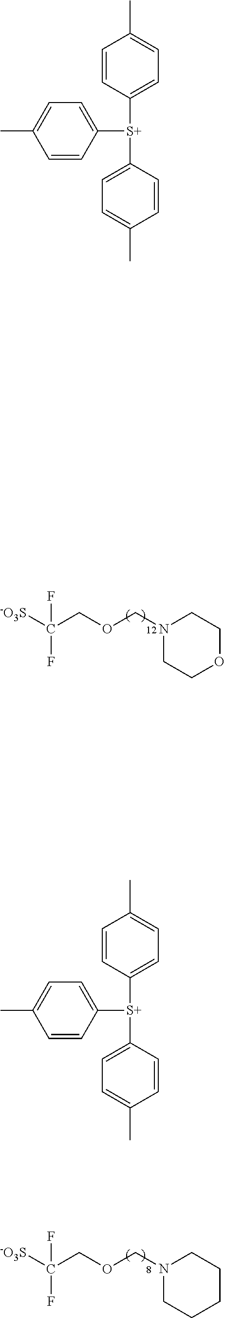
[-O3S]C(COCN1CCOCC1)(F)F.[-O3S]C(COCN1CCCCC1)(F)F.C1=CC([S+](C2=CC=C(C)C=C2)C2=CC=C(C)C=C2)=CC=C1C.C1=CC([S+](C2=CC=C(C)C=C2)C2=CC=C(C)C=C2)=CC=C1C
